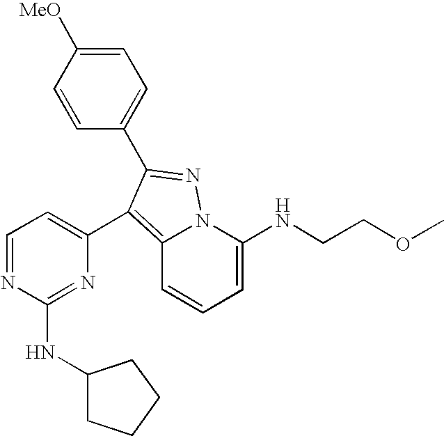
C1=C(NCCOC)N2C(=C(C3=CC=NC(NC4CCCC4)=N3)C(C3=CC=C([MeO])C=C3)=N2)C=C1
